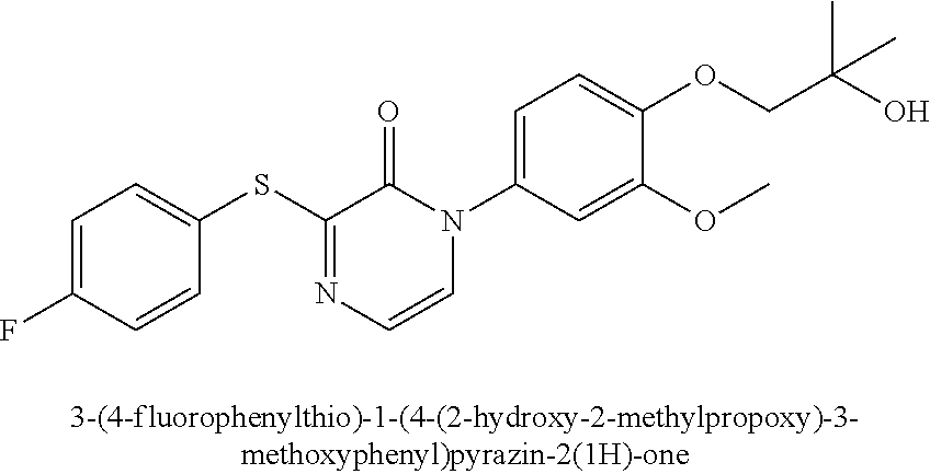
C1(SC2=NC=CN(C3=CC=C(OCC(O)(C)C)C(OC)=C3)C2=O)=CC=C(F)C=C1
